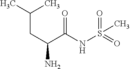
O=S(NC(C(CC(C)C)N)=O)(=O)C
